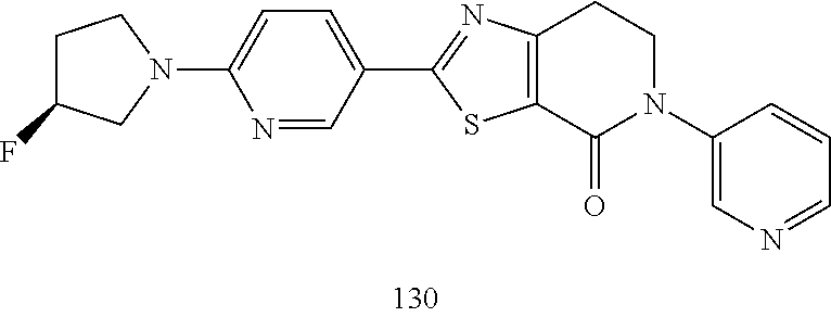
N1=CC(C2=NC3=C(S2)C(=O)N(C2=CN=CC=C2)CC3)=CC=C1N1CCC(F)C1
